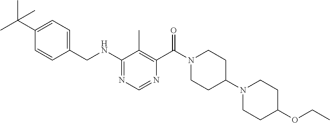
C1(NCC2=CC=C(C(C)(C)C)C=C2)=NC=NC(C(N2CCC(N3CCC(OCC)CC3)CC2)=O)=C1C
